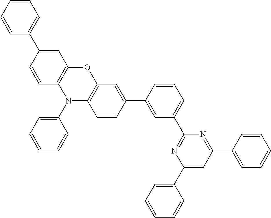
C1(C2=CC(C3=NC(C4=CC=CC=C4)=CC(C4=CC=CC=C4)=N3)=CC=C2)=CC2=C(C=C1)N(C1=CC=CC=C1)C1=C(O2)C=C(C2=CC=CC=C2)C=C1
